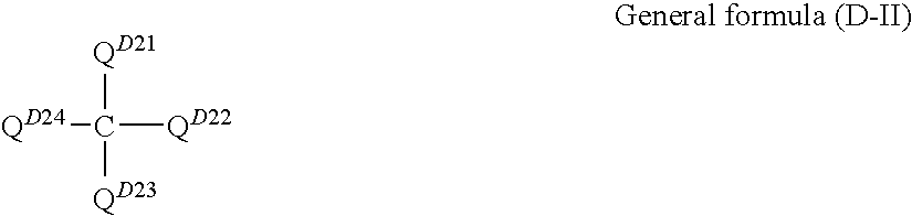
[QD24]C([QD22])([QD21])[QD23]
